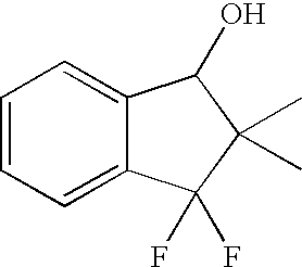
C1=CC=C2C(=C1)C(O)C(C)(C)C2(F)F
